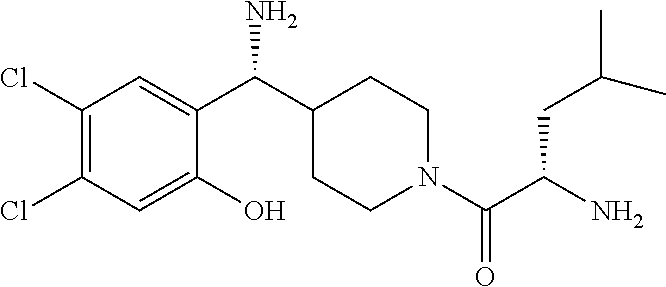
C1(O)=CC(Cl)=C(Cl)C=C1C(N)C1CCN(C(C(CC(C)C)N)=O)CC1
